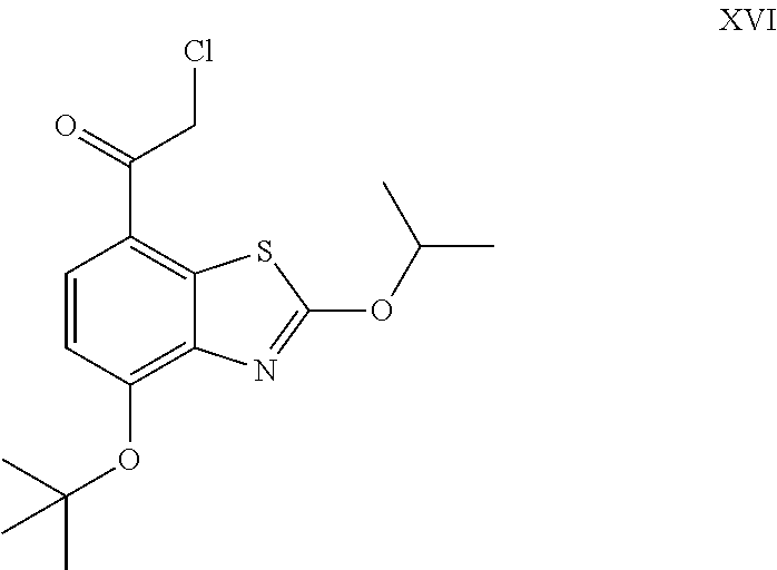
C1=CC(OC(C)(C)C)=C2C(=C1C(CCl)=O)SC(OC(C)C)=N2
